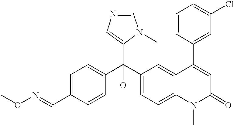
C1=CC(C(C2=CC=C3C(=C2)C(C2=CC(Cl)=CC=C2)=CC(=O)N3C)(C2=CN=CN2C)O)=CC=C1C=NOC
